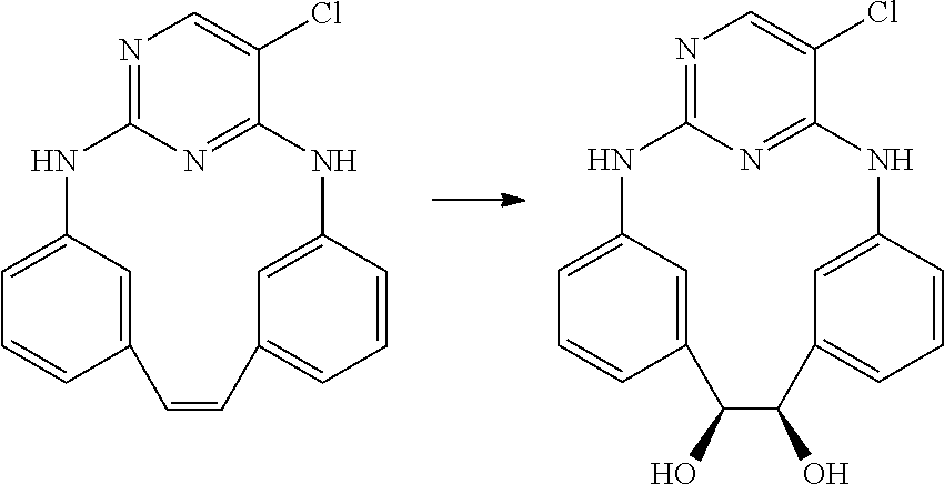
N1=C2N=C(C(Cl)=C1)NC1=CC(=CC=C1)C=CC1=CC(=CC=C1)N2.N1=C2N=C(C(Cl)=C1)NC1=CC(=CC=C1)C(O)C(O)C1=CC(=CC=C1)N2
